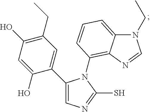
C1(C2=CN=C(S)N2C2=C3C(=CC=C2)N(CC)C=N3)=CC(CC)=C(O)C=C1O
